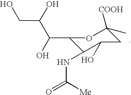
C(O)(C(O)CO)C1C(NC(=O)[Me])C(O)CC(C)([COOH])O1
